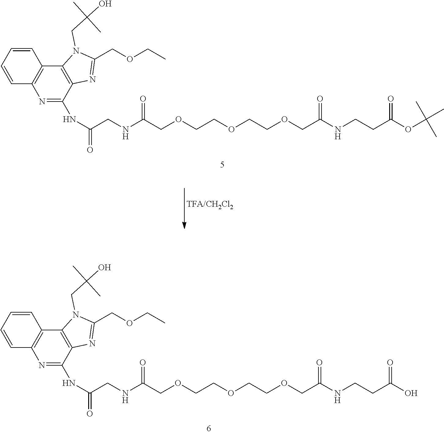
C1=CC=CC2=C1C1=C(C(NC(=O)CNC(COCCOCCOCC(NCCC(O)=O)=O)=O)=N2)N=C(COCC)N1CC(O)(C)C.C1=CC=CC2=C1C1=C(C(NC(=O)CNC(COCCOCCOCC(NCCC(OC(C)(C)C)=O)=O)=O)=N2)N=C(COCC)N1CC(O)(C)C
